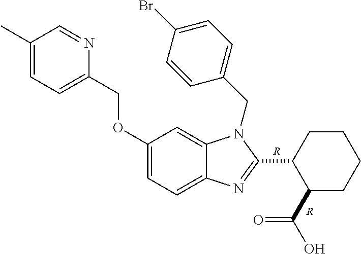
C1(OCC2=CC=C(C)C=N2)=CC=C2C(=C1)N(CC1=CC=C(Br)C=C1)C(C1CCCCC1C(O)=O)=N2.[R].[R]
